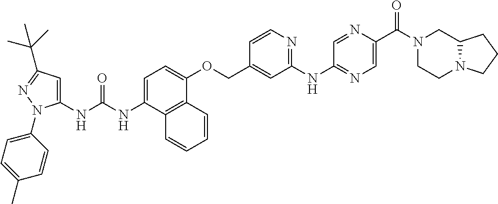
C1=C(NC(NC2=CC(C(C)(C)C)=NN2C2=CC=C(C)C=C2)=O)C2=C(C(OCC3=CC(NC4=NC=C(C(N5CC6N(CC5)CCC6)=O)N=C4)=NC=C3)=C1)C=CC=C2
